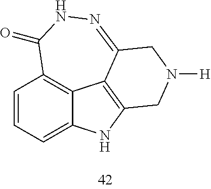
C1=CC=C2C3=C1C(=O)NN=C1C3=C(N2)CN([H])C1
